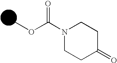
COC(N1CCC(=O)CC1)=O
